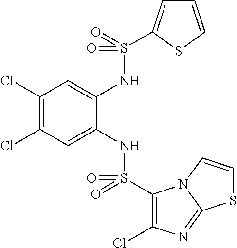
C1(Cl)=C(Cl)C=C(NS(C2=C(Cl)N=C3N2C=CS3)(=O)=O)C(NS(=O)(=O)C2=CC=CS2)=C1
